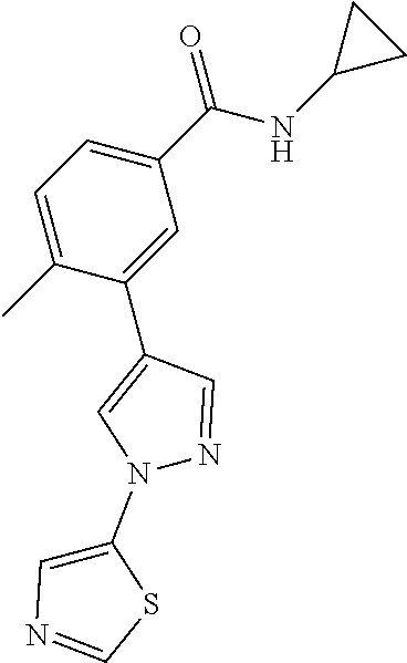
C1(C)=CC=C(C(NC2CC2)=O)C=C1C1=CN(C2=CN=CS2)N=C1
